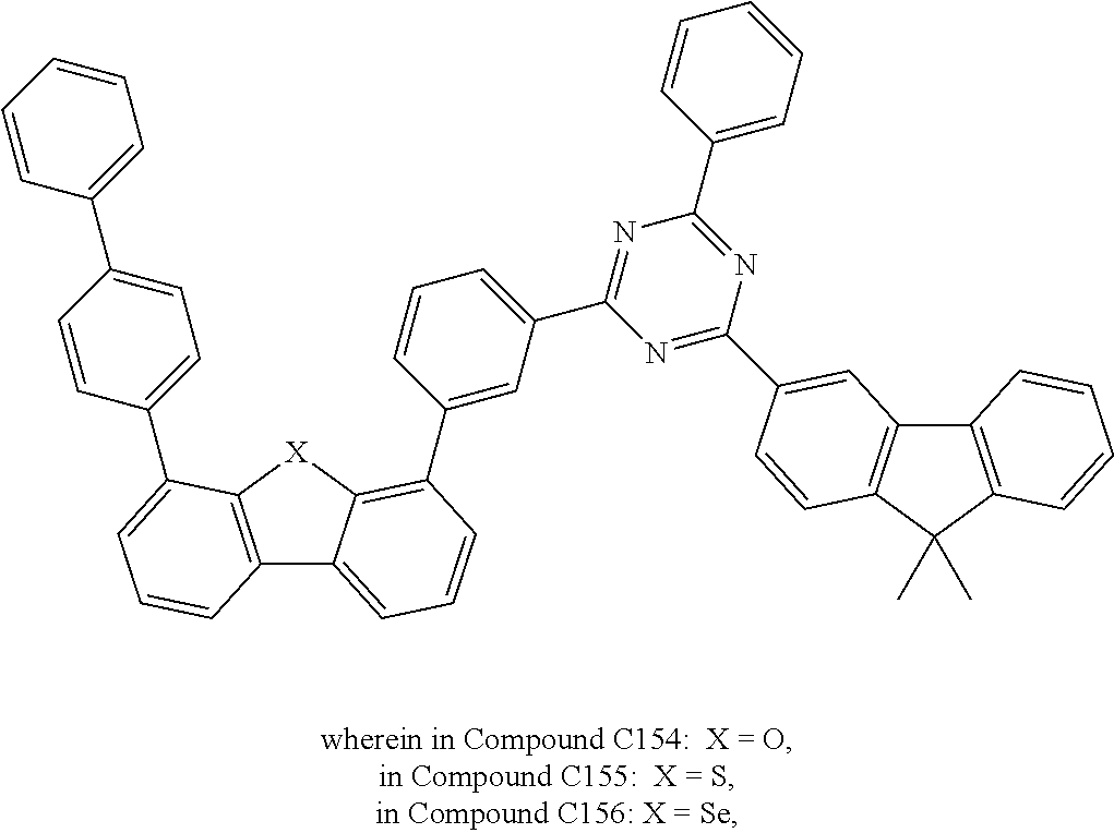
C1(C2=CC=CC=C2)=CC=C(C2=CC=CC3=C2[X]C2=C(C4=CC(C5=NC(C6=CC=CC=C6)=NC(C6=CC7=C(C(C)(C)C8=C7C=CC=C8)C=C6)=N5)=CC=C4)C=CC=C32)C=C1
